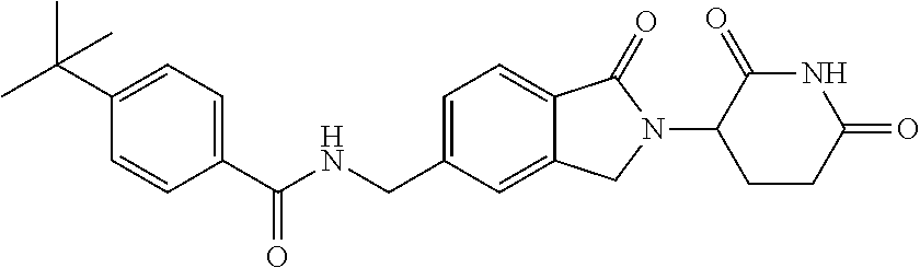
N1C(=O)C(N2C(=O)C3=CC=C(CNC(C4=CC=C(C(C)(C)C)C=C4)=O)C=C3C2)CCC1=O
